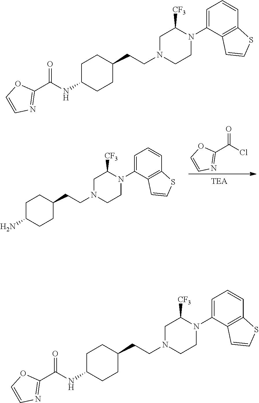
C1CN(CCC2CCC(N)CC2)CC([CF3])N1C1=CC=CC2=C1C=CS2.ClC(C1=NC=CO1)=O.C1CN(CCC2CCC(NC(C3=NC=CO3)=O)CC2)CC([CF3])N1C1=CC=CC2=C1C=CS2.C1CN(CCC2CCC(NC(C3=NC=CO3)=O)CC2)CC([CF3])N1C1=CC=CC2=C1C=CS2
